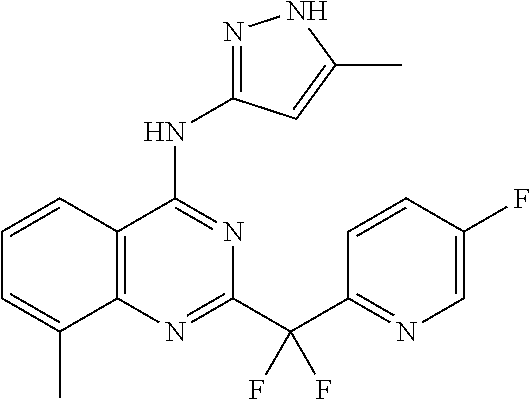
C1=CC2=C(C(C)=C1)N=C(C(C1=NC=C(F)C=C1)(F)F)N=C2NC1=NNC(C)=C1
